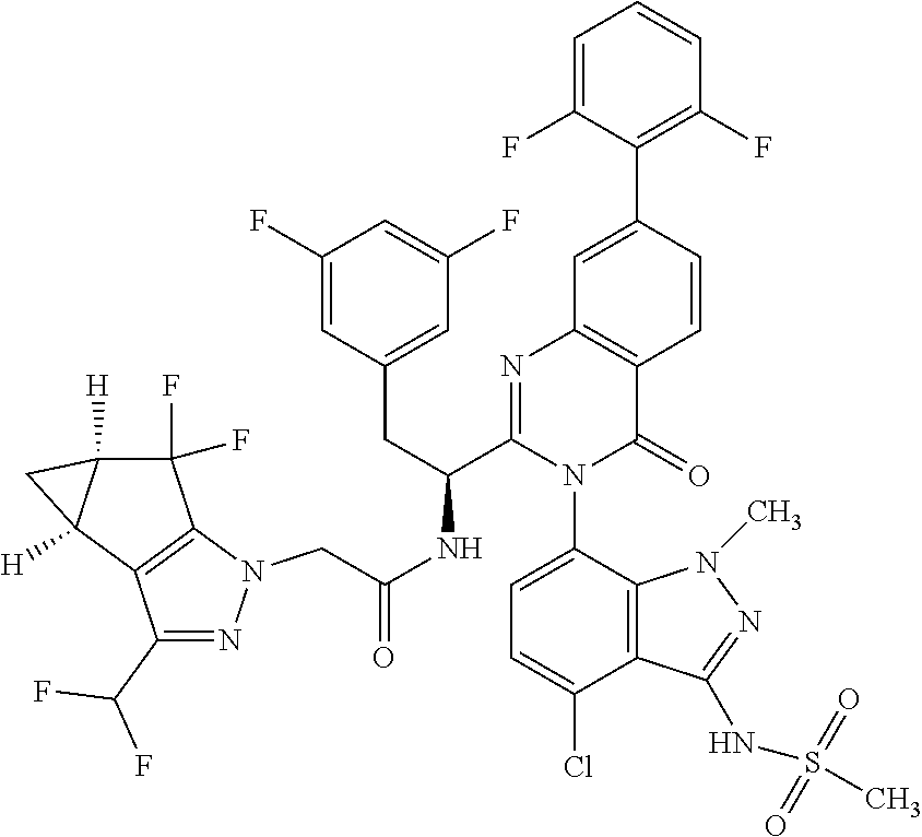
C(NC(C1=NC2=C(C(=O)N1C1=CC=C(Cl)C3=C1N(C)N=C3NS(C)(=O)=O)C=CC(C1=C(F)C=CC=C1F)=C2)CC1=CC(F)=CC(F)=C1)(=O)CN1N=C(C(F)F)C2=C1C(F)(F)C1([H])C2([H])C1
